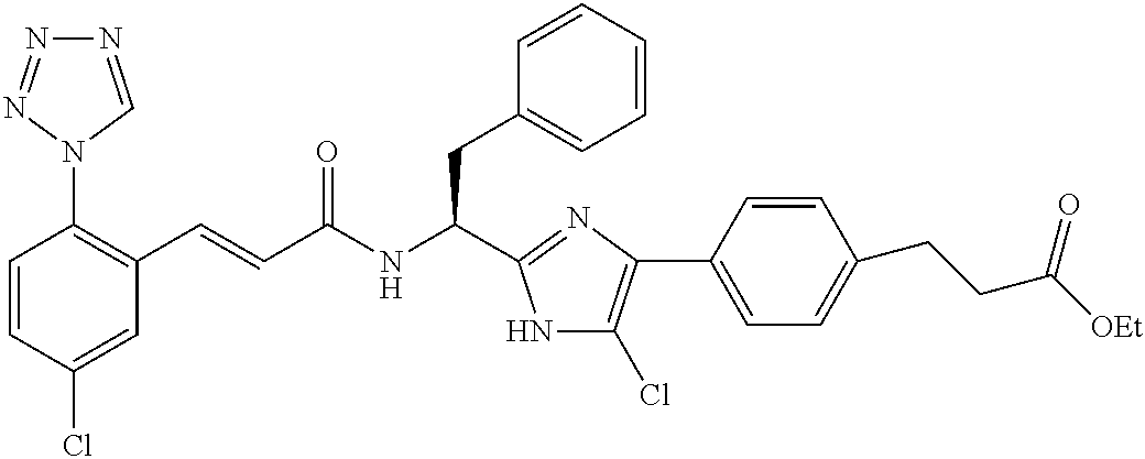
C1=CC(Cl)=CC(C=CC(NC(CC2=CC=CC=C2)C2=NC(C3=CC=C(CCC([OEt])=O)C=C3)=C(Cl)N2)=O)=C1N1C=NN=N1
